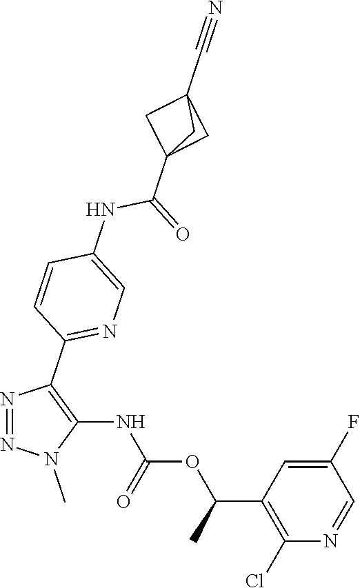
N1=NC(C2=NC=C(NC(C34CC(C#N)(C3)C4)=O)C=C2)=C(NC(OC(C2=C(Cl)N=CC(F)=C2)C)=O)N1C
